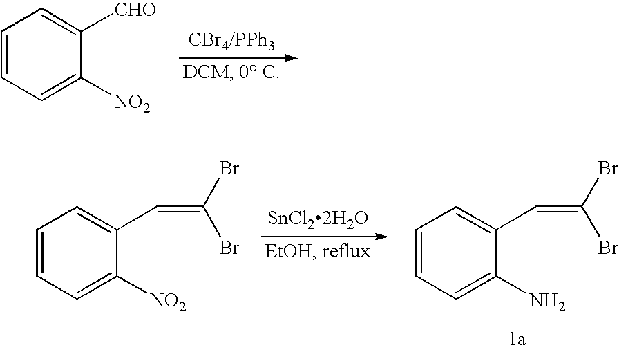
C1=CC=C([NO2])C([CHO])=C1.[SnCl22H2O].C1=CC=C([NO2])C(C=C(Br)Br)=C1.C1=CC=C(N)C(C=C(Br)Br)=C1
